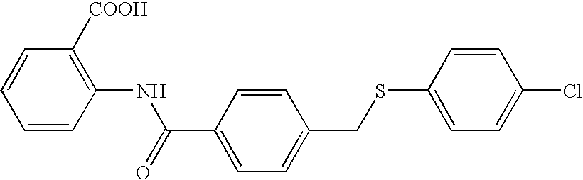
C1=CC([COOH])=C(NC(C2=CC=C(CSC3=CC=C(Cl)C=C3)C=C2)=O)C=C1
